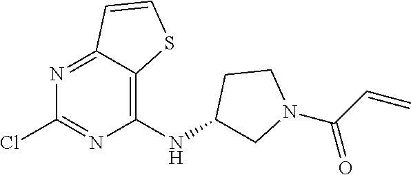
C12=NC(Cl)=NC(NC3CN(C(C=C)=O)CC3)=C1SC=C2
